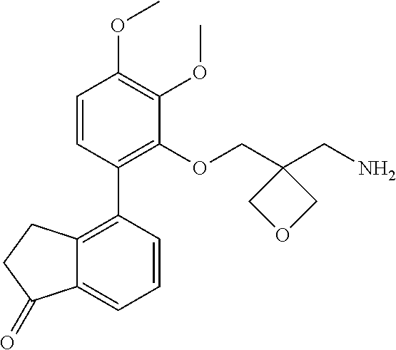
COC1=C(OC)C(OCC2(CN)COC2)=C(C2=C3C(=CC=C2)C(=O)CC3)C=C1
